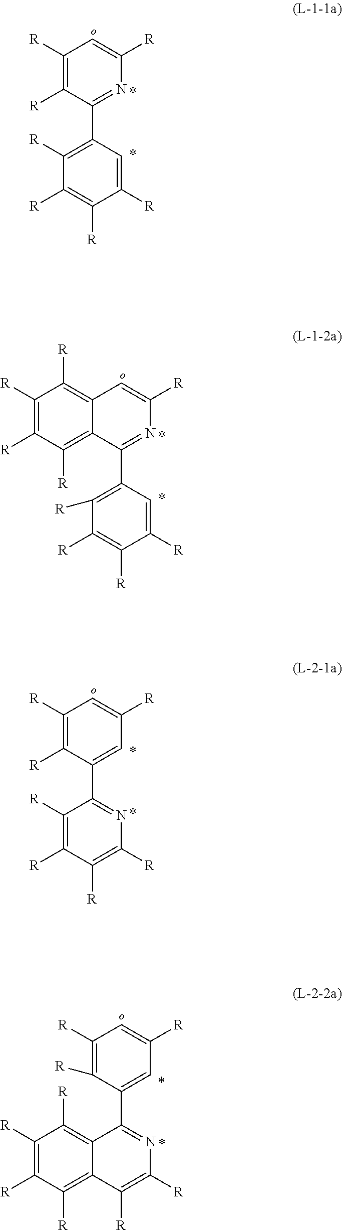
C1([R])=C([R])C(C2=C([R])C([R])=C([R])C([R])=C2)=NC([R])=C1.C12=C([R])C([R])=C([R])C([R])=C1C(C1=C([R])C([R])=C([R])C([R])=C1)=NC([R])=C2.C1([R])=C([R])C(C2=NC([R])=C([R])C([R])=C2[R])=CC([R])=C1.C12=C([R])C([R])=C([R])C([R])=C1C(C1=CC([R])=CC([R])=C1[R])=NC([R])=C2[R]
